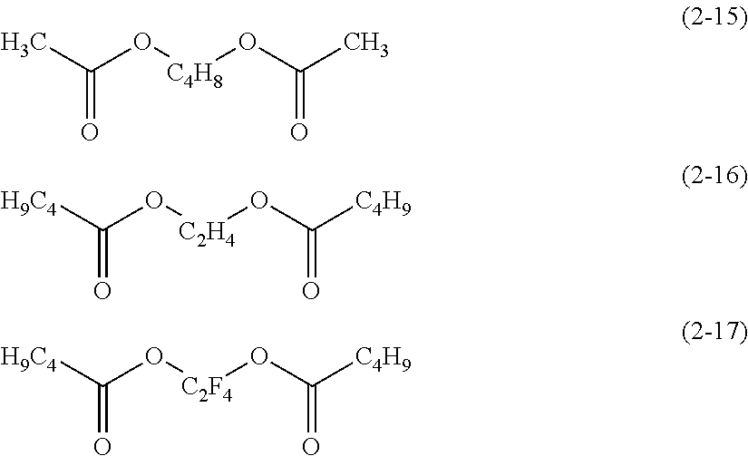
C(=O)(C)O[C4H8]OC(C)=O.C(=O)([H9C4])O[C2H4]OC([C4H9])=O.C(=O)([H9C4])O[C2F4]OC([C4H9])=O
